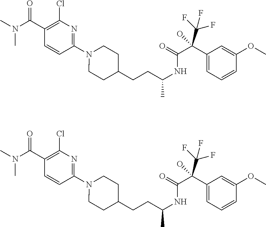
C1(N2CCC(CCC(NC(=O)C(C3=CC=CC(OC)=C3)(C(F)(F)F)O)C)CC2)=NC(Cl)=C(C(N(C)C)=O)C=C1.C1(N2CCC(CCC(NC(=O)C(C3=CC=CC(OC)=C3)(C(F)(F)F)O)C)CC2)=NC(Cl)=C(C(N(C)C)=O)C=C1
